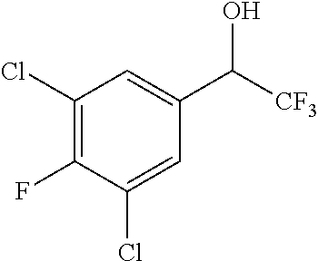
C1(Cl)=C(F)C(Cl)=CC(C([CF3])O)=C1
